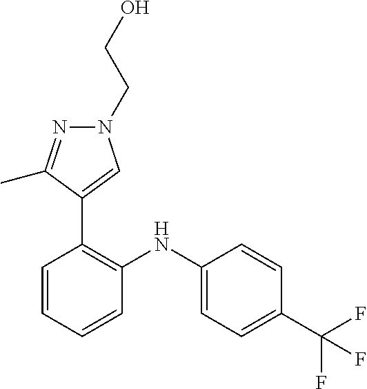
C1=CC(C(F)(F)F)=CC=C1NC1=C(C2=CN(CCO)N=C2C)C=CC=C1
